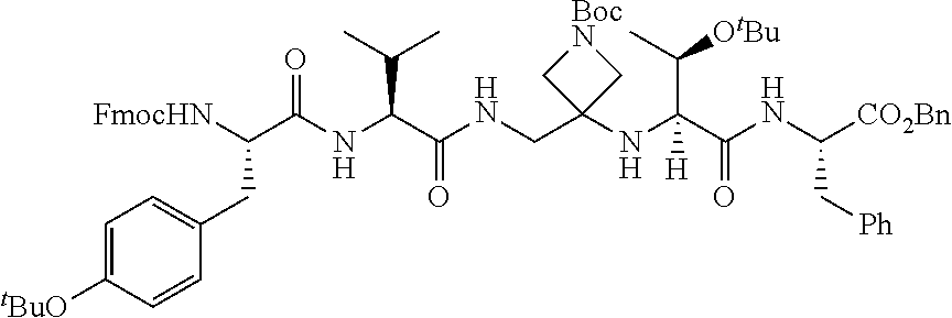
N(CC1(NC(C(NC([CO2Bn])C[Ph])=O)(C([OtBu])C)[H])C[BocN]C1)C(C(NC(C([FmocHN])CC1=CC=C([tBuO])C=C1)=O)C(C)C)=O
